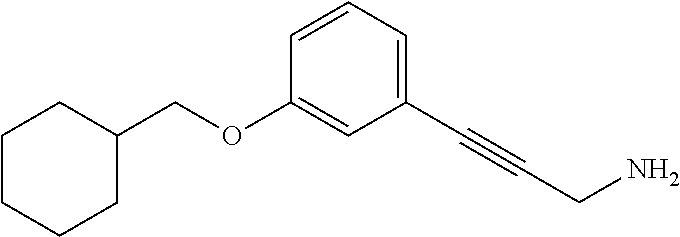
C1CCCC(COC2=CC(C#CCN)=CC=C2)C1
